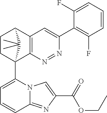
C1(F)=CC=CC(F)=C1C1=CC2=C(N=N1)C1(C3=CC=CC4=NC(C(=O)OCC)=CN34)CCC2C1(C)C
